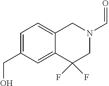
C1=C(CO)C=C2C(=C1)CN(C=O)CC2(F)F
